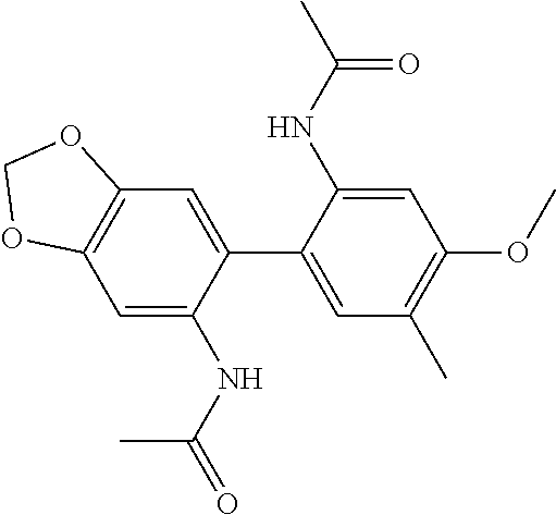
C1=C(NC(C)=O)C(C2=CC3=C(C=C2NC(=O)C)OCO3)=CC(C)=C1OC
